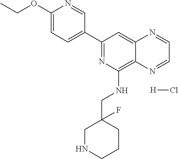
C1(C2=NC(NCC3(F)CNCCC3)=C3C(=C2)N=CC=N3)=CC=C(OCC)N=C1.[H]Cl
